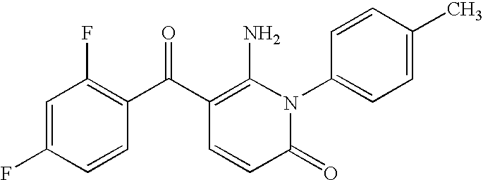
C1=C(F)C=CC(C(C2=C(N)N(C3=CC=C(C)C=C3)C(=O)C=C2)=O)=C1F
